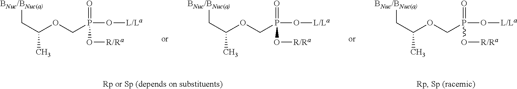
[BNuc/BNuc(a)]CC(OCP(O[L/La])(=O)O[R/Ra])C.[BNuc/BNuc(a)]CC(OCP(O[L/La])(=O)O[R/Ra])C.[BNuc/BNuc(a)]CC(OCP(O[L/La])(=O)O[R/Ra])C
